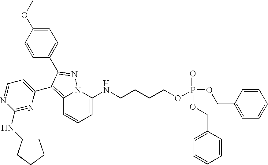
C1=C(NCCCCOP(=O)(OCC2=CC=CC=C2)OCC2=CC=CC=C2)N2C(=C(C3=CC=NC(NC4CCCC4)=N3)C(C3=CC=C(OC)C=C3)=N2)C=C1
